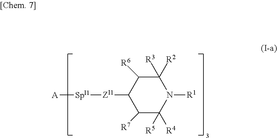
C1([R6])C([ZI1][SpI1][A])C([R7])C([R5])([R4])N([R1])C1([R3])[R2]
